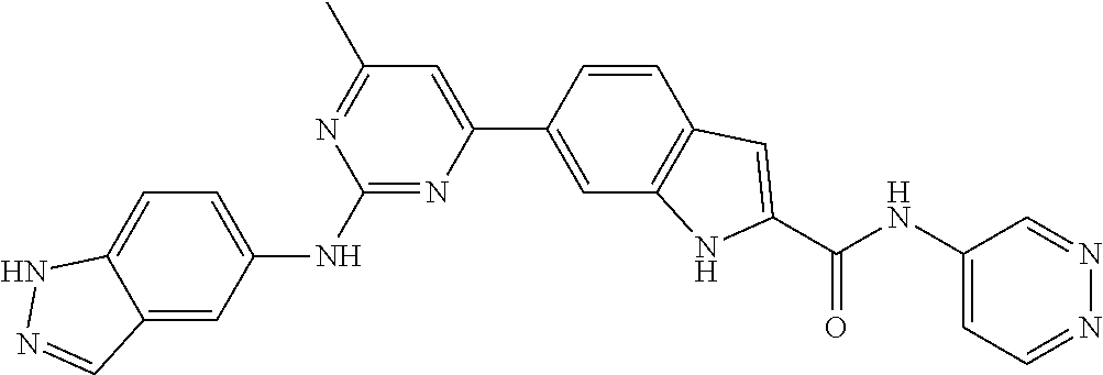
C12=CC(NC3=NC(C4=CC5=C(C=C4)C=C(C(NC4=CC=NN=C4)=O)N5)=CC(C)=N3)=CC=C1NN=C2
